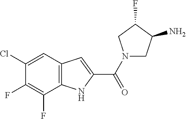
C1(Cl)=CC2=C(C(F)=C1F)NC(C(=O)N1CC(N)C(F)C1)=C2
